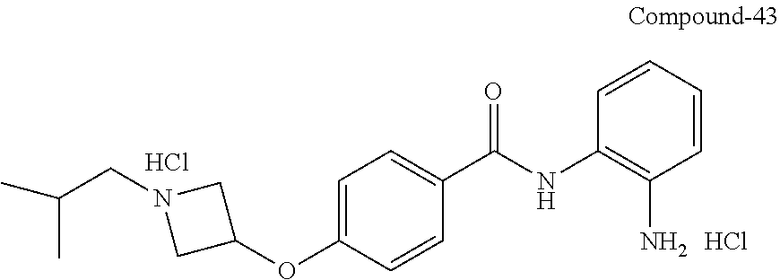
C1=C(OC2CN(CC(C)C)C2)C=CC(C(NC2=C(N)C=CC=C2)=O)=C1.Cl.Cl
